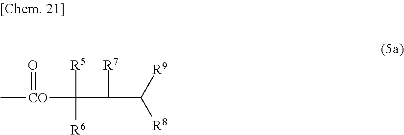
C[CO](C([R5])([R6])C([R7])C([R9])[R8])=O
